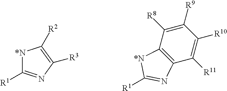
C1([R9])=C([R8])C2=C(C([R11])=C1[R10])N=C([R1])[*N]2.[*N]1C([R1])=NC([R3])=C1[R2]
